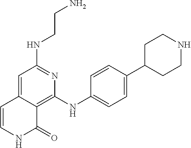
C1(NCCN)=NC(NC2=CC=C(C3CCNCC3)C=C2)=C2C(=C1)C=CNC2=O
